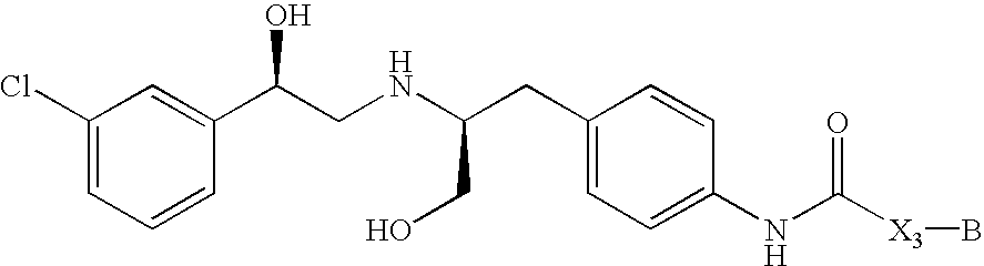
C1(Cl)=CC=CC(C(CNC(CC2=CC=C(NC([X3]B)=O)C=C2)CO)O)=C1
